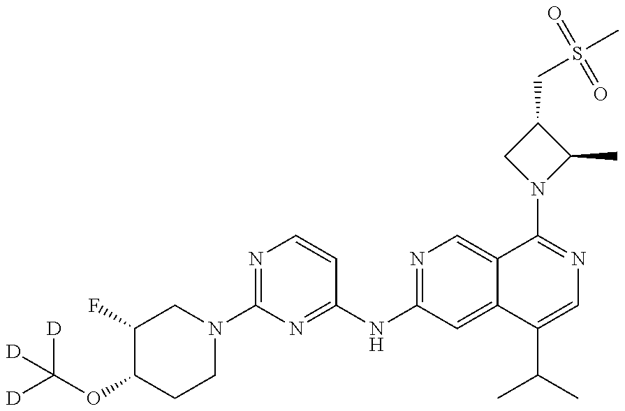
C1(F)C(OC([D])([D])[D])CCN(C2=NC=CC(NC3=NC=C4C(=C3)C(C(C)C)=CN=C4N3C(C)C(CS(C)(=O)=O)C3)=N2)C1
